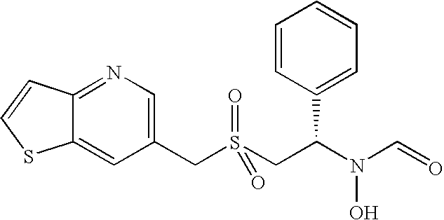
C(S(CC(N(C=O)O)C1=CC=CC=C1)(=O)=O)C1=CN=C2C(=C1)SC=C2
